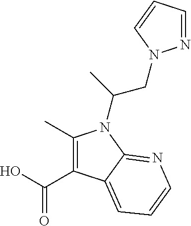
C(O)(=O)C1=C(C)N(C(CN2N=CC=C2)C)C2=NC=CC=C12
